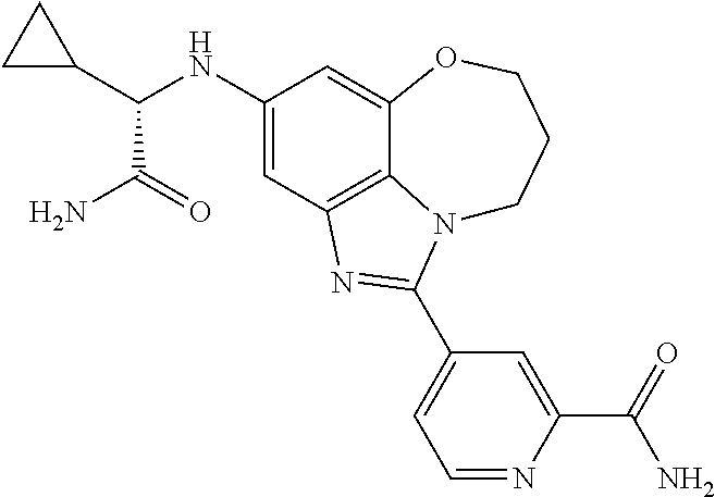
C1(NC(C2CC2)C(N)=O)=CC2=C3C(=C1)OCCCN3C(C1=CC=NC(C(N)=O)=C1)=N2
